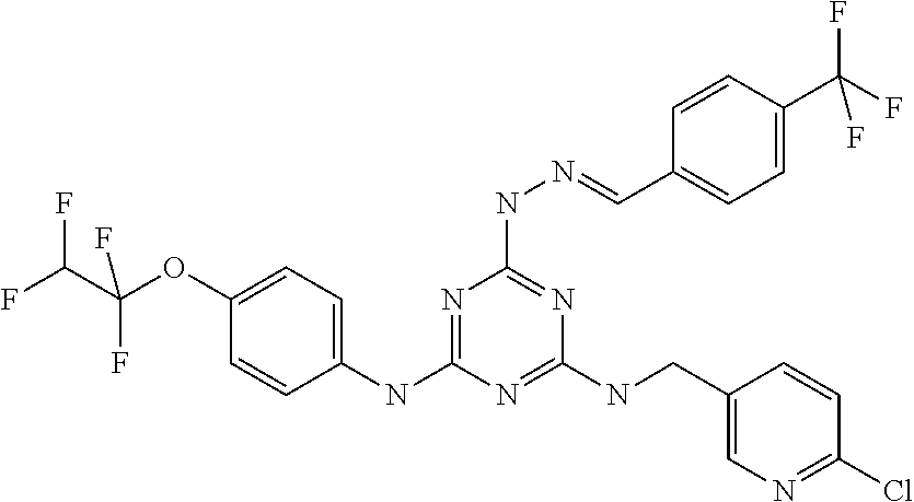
C1(NC2=NC(NN=CC3=CC=C(C(F)(F)F)C=C3)=NC(NCC3=CN=C(Cl)C=C3)=N2)=CC=C(OC(C(F)F)(F)F)C=C1
